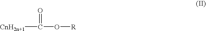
[CnH2n+1]C(O[R])=O
